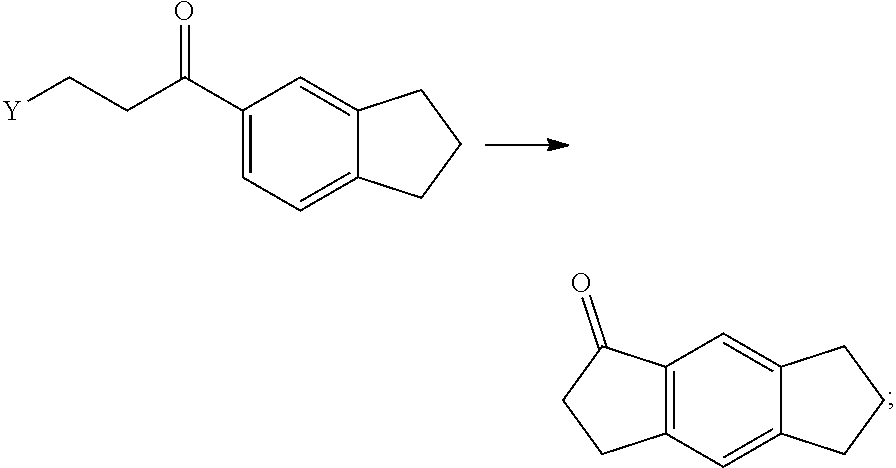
[Y]CCC(C1=CC=C2C(=C1)CCC2)=O.C12=C(C=C3C(=C1)CCC3)CCC2=O
